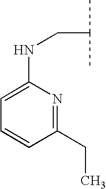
C1(NCC(C)C)=CC=CC(CC)=N1
